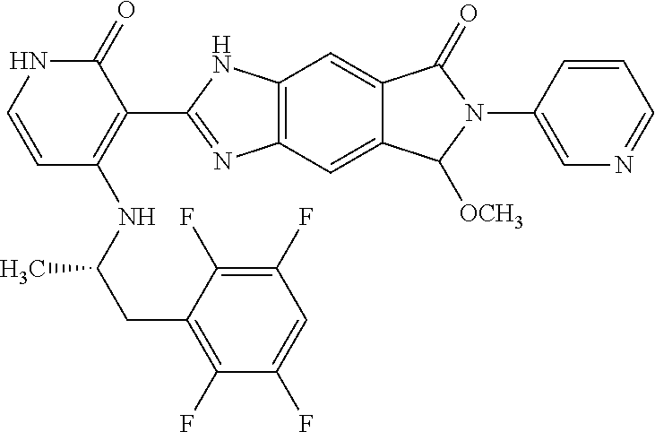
C1(=O)NC=CC(NC(CC2=C(F)C(F)=CC(F)=C2F)C)=C1C1=NC2=C(N1)C=C1C(=C2)C([OCH3])N(C2=CN=CC=C2)C1=O
